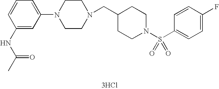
C1=C(N2CCN(CC3CCN(S(C4=CC=C(F)C=C4)(=O)=O)CC3)CC2)C=C(NC(C)=O)C=C1.[3HCl]
